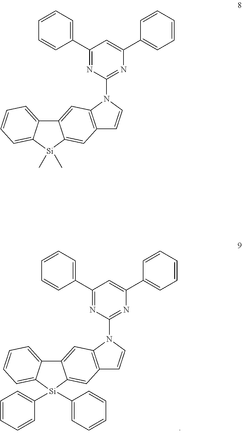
C1(C2=CC=CC=C2)=NC(N2C3=C(C=C2)C=C2C(=C3)C3=CC=CC=C3[Si]2(C2=CC=CC=C2)C2=CC=CC=C2)=NC(C2=CC=CC=C2)=C1.C1(C2=CC=CC=C2)=NC(N2C3=C(C=C2)C=C2C(=C3)C3=CC=CC=C3[Si]2(C)C)=NC(C2=CC=CC=C2)=C1
